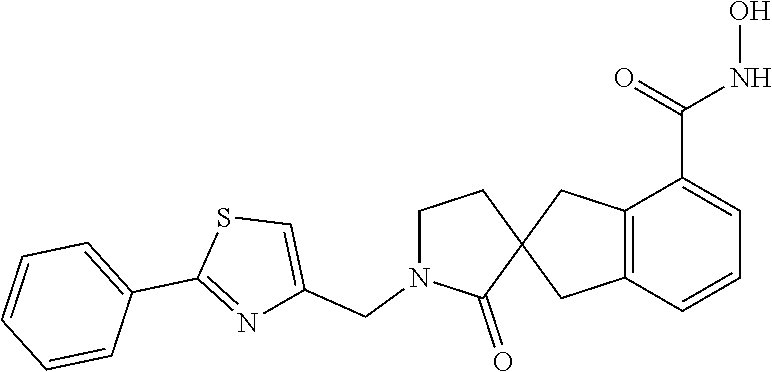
C12=C(C=CC=C1C(=O)NO)CC1(C2)CCN(CC2=CSC(C3=CC=CC=C3)=N2)C1=O
